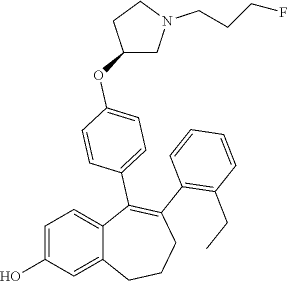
C1=C(O)C=C2C(=C1)C(C1=CC=C(OC3CN(CCCF)CC3)C=C1)=C(C1=C(CC)C=CC=C1)CCC2
